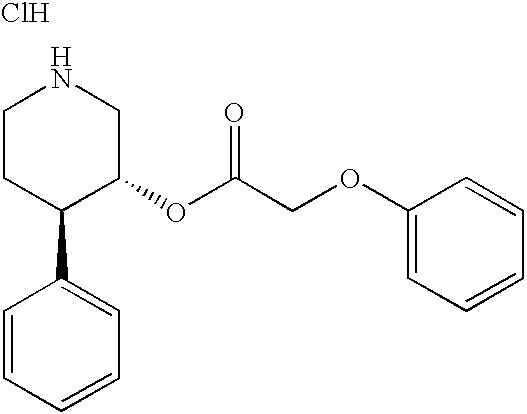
C1CC(C2=CC=CC=C2)C(OC(COC2=CC=CC=C2)=O)CN1.Cl
